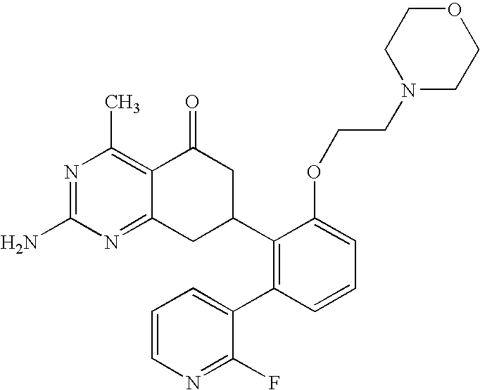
C12=NC(N)=NC(C)=C1C(=O)CC(C1=C(C3=CC=CN=C3F)C=CC=C1OCCN1CCOCC1)C2
